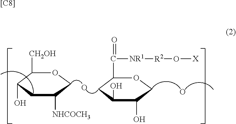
C1([CH2OH])C(O)CC([NHCOCH3])CO1.C1(C(=O)[NR1][R2]O[X])CC(O)C(O)CO1.O.O.[[C8]]
